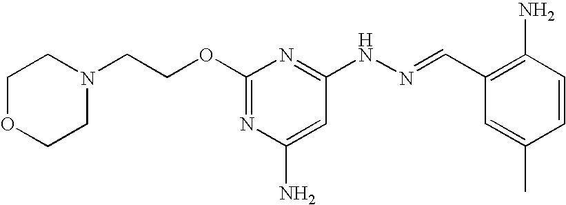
C1(OCCN2CCOCC2)=NC(N)=CC(NN=CC2=C(N)C=CC(C)=C2)=N1
